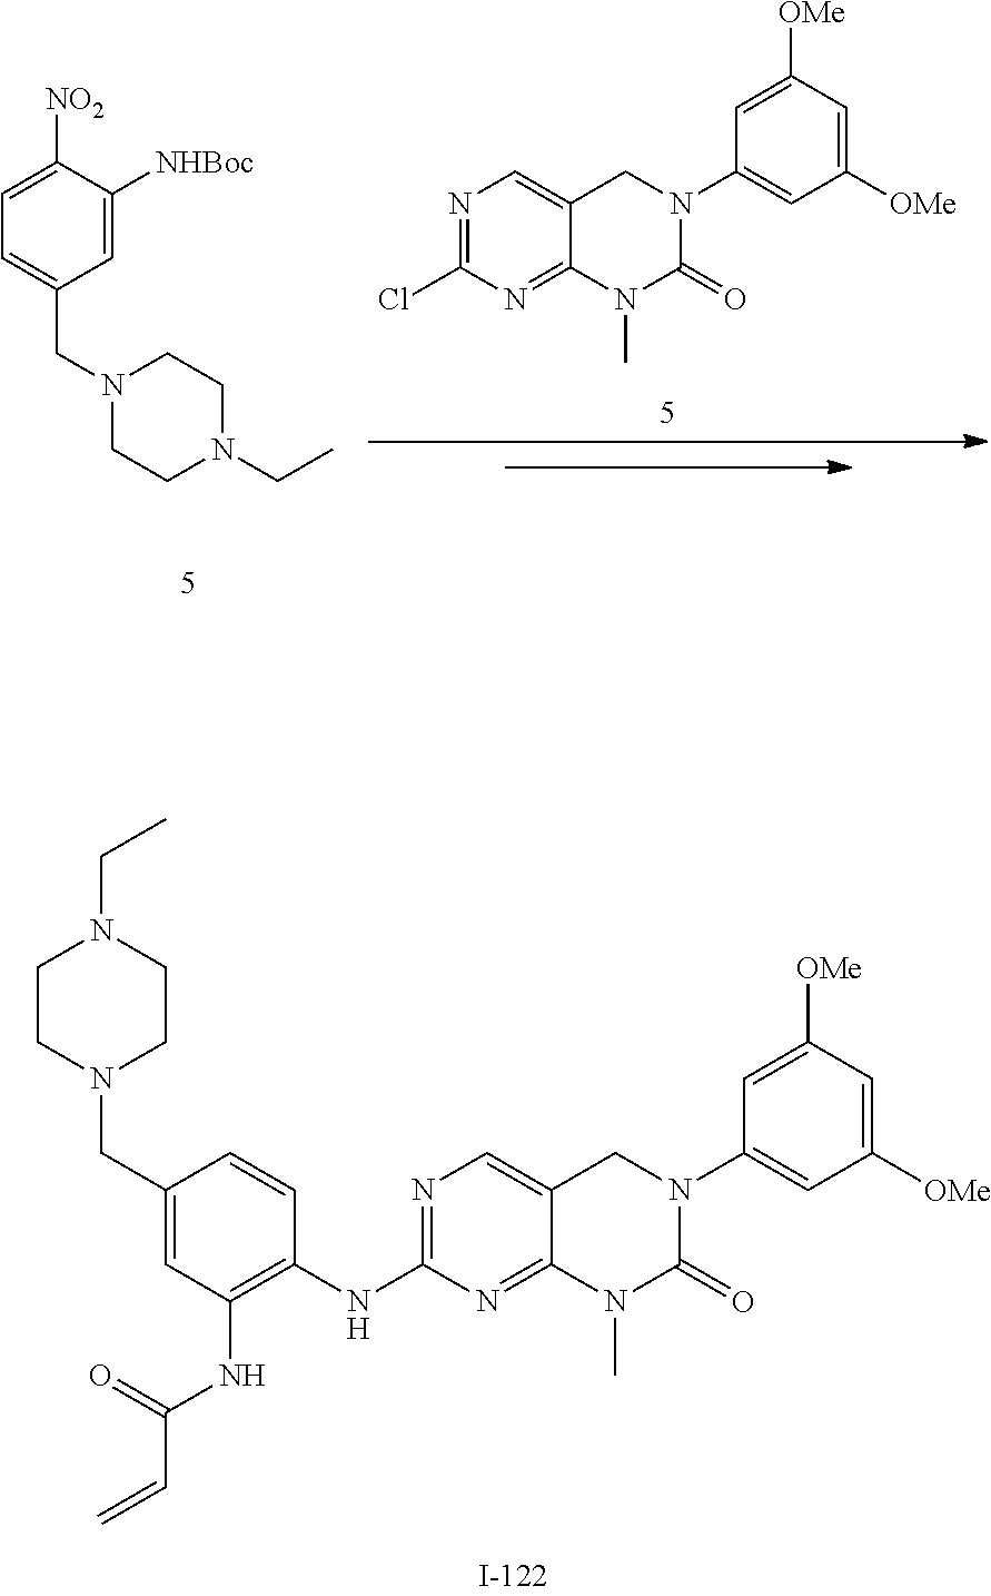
C1([OMe])=CC([OMe])=CC(N2CC3=CN=C(NC4=C(NC(C=C)=O)C=C(CN5CCN(CC)CC5)C=C4)N=C3N(C)C2=O)=C1.C1([OMe])=CC([OMe])=CC(N2CC3=CN=C(Cl)N=C3N(C)C2=O)=C1.C1=C([NHBoc])C([NO2])=CC=C1CN1CCN(CC)CC1
